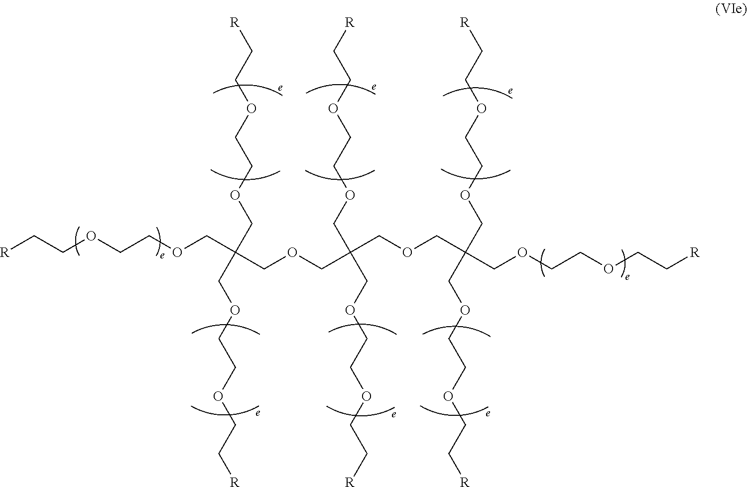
[R]CCOCCOCC(COCC(COCCOCC[R])(COCC(COCCOCC[R])(COCCOCC[R])COCCOCC[R])COCCOCC[R])(COCCOCC[R])COCCOCC[R]
